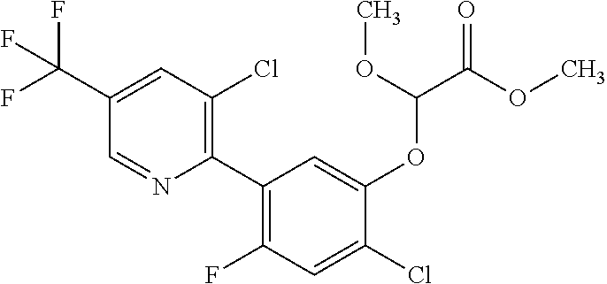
C1(C(F)(F)F)=CC(Cl)=C(C2=C(F)C=C(Cl)C(OC(C(OC)=O)OC)=C2)N=C1
